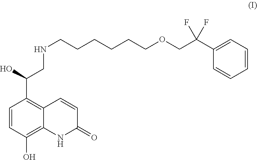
C1=CC=CC=C1C(COCCCCCCNCC(C1=C2C(=C(O)C=C1)NC(=O)C=C2)O)(F)F
